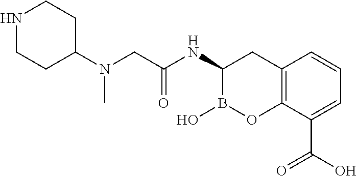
N(CC(NC1B(O)OC2=C(C1)C=CC=C2C(O)=O)=O)(C1CCNCC1)C
